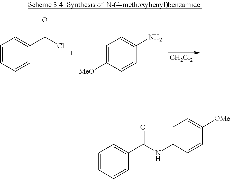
C1=CC=CC(C(Cl)=O)=C1.C1=C([MeO])C=CC(N)=C1.[CH2Cl2].C1=CC=CC(C(=O)NC2=CC=C([OMe])C=C2)=C1
